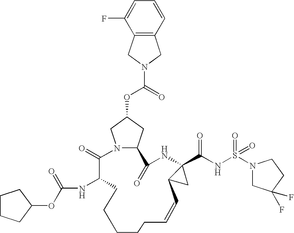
N12CC(OC(=O)N3CC4=C(C3)C(F)=CC=C4)CC1C(=O)NC1(C(NS(N3CC(F)(F)CC3)(=O)=O)=O)C(C1)C=CCCCCCC(NC(OC1CCCC1)=O)C2=O
